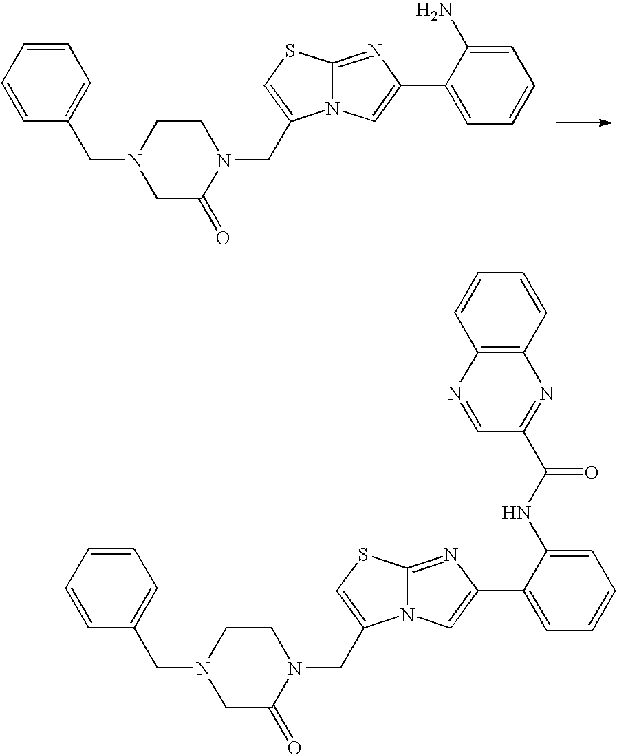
C1=CC=CC(CN2CC(=O)N(CC3=CSC4=NC(C5=CC=CC=C5N)=CN43)CC2)=C1.C1=CC=CC(CN2CC(=O)N(CC3=CSC4=NC(C5=CC=CC=C5NC(C5=NC6=C(N=C5)C=CC=C6)=O)=CN43)CC2)=C1
